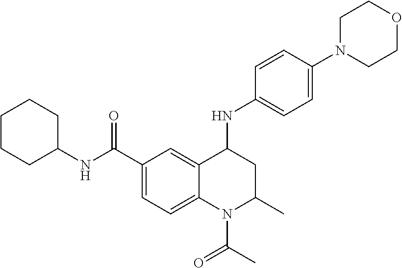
C1=C2C(=CC=C1C(NC1CCCCC1)=O)N(C(C)=O)C(C)CC2NC1=CC=C(N2CCOCC2)C=C1
